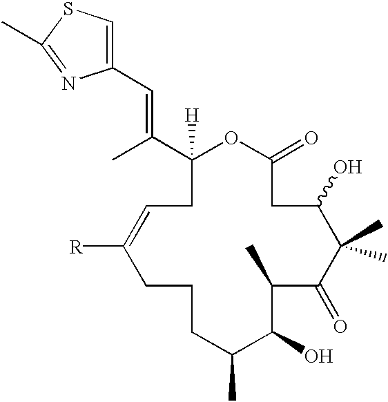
C1([H])(C(C)=CC2=CSC(C)=N2)CC=C([R])CCCC(C)C(O)C(C)C(=O)C(C)(C)C(O)CC(=O)O1
